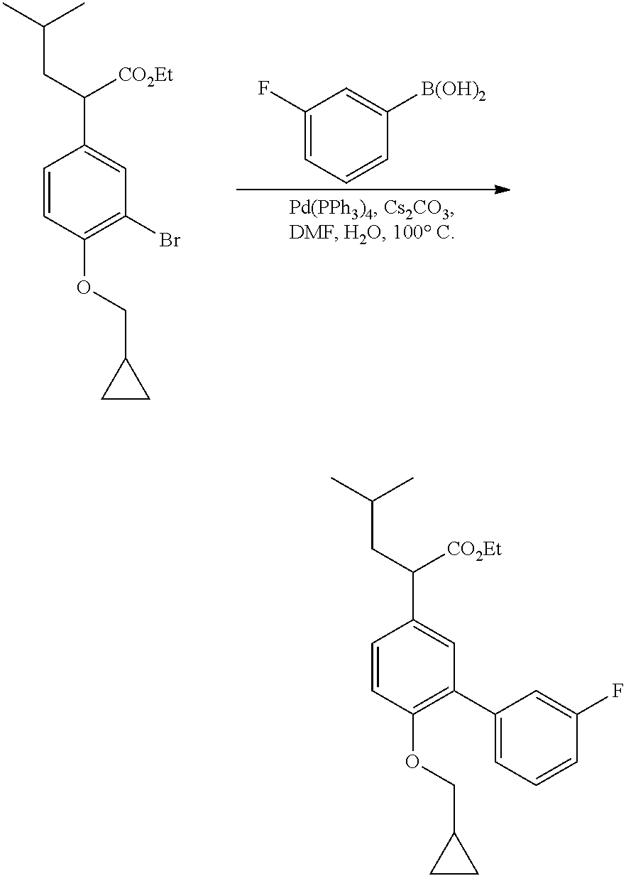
C1=CC(OCC2CC2)=C(Br)C=C1C(CC(C)C)[CO2Et].C1(F)=CC=CC([B(OH)2])=C1.C1=CC(OCC2CC2)=C(C2=CC=CC(F)=C2)C=C1C(CC(C)C)[CO2Et]
